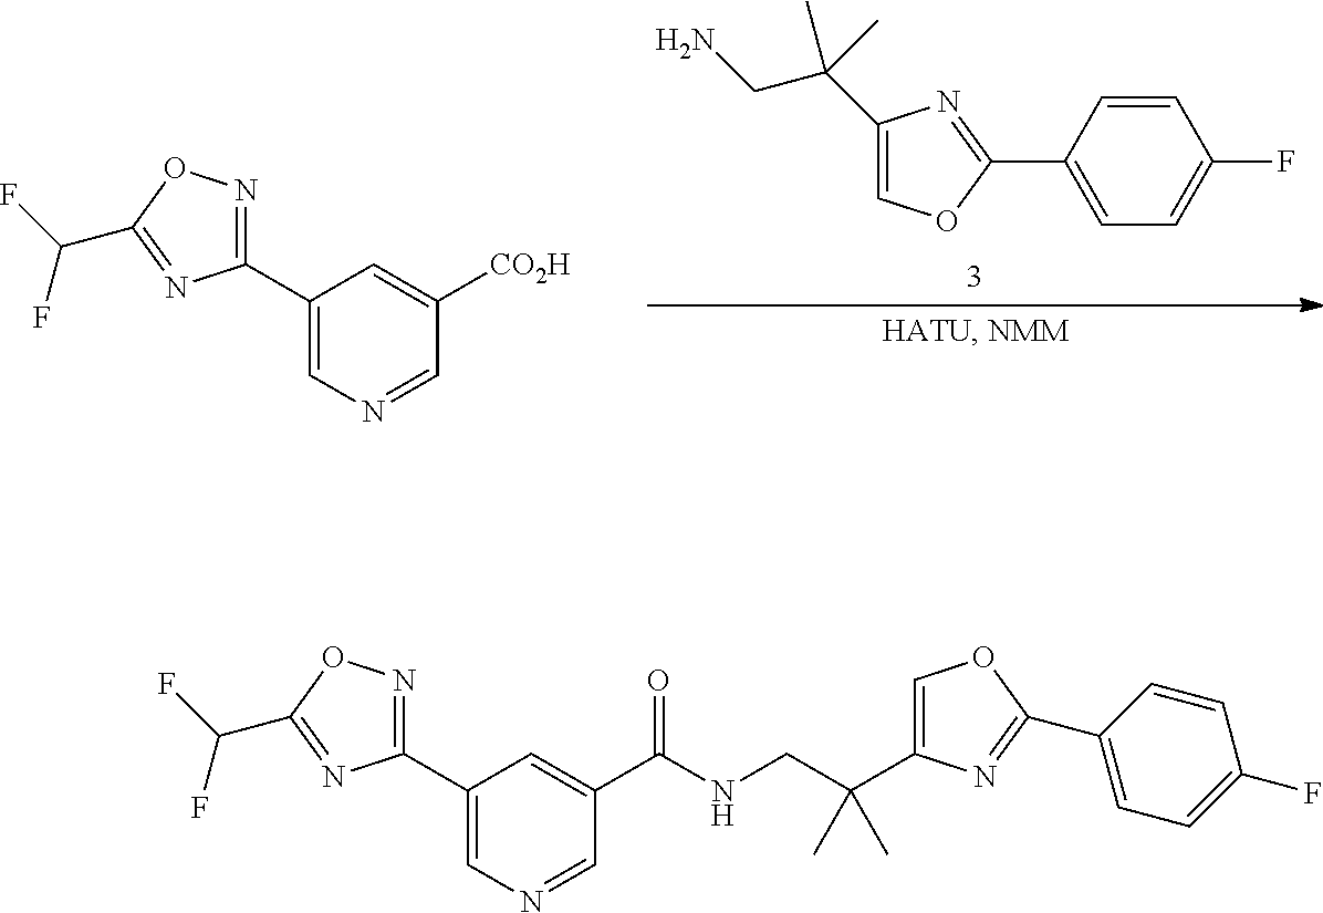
C1(C2=NC(C(CN)(C)C)=CO2)=CC=C(F)C=C1.C1(C2=NOC(C(F)F)=N2)=CN=CC([CO2H])=C1.C1(C2=NOC(C(F)F)=N2)=CN=CC(C(NCC(C2=COC(C3=CC=C(F)C=C3)=N2)(C)C)=O)=C1
